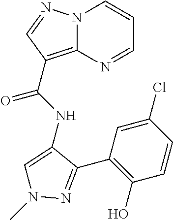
N12C(=C(C(NC3=CN(C)N=C3C3=C(O)C=CC(Cl)=C3)=O)C=N1)N=CC=C2
